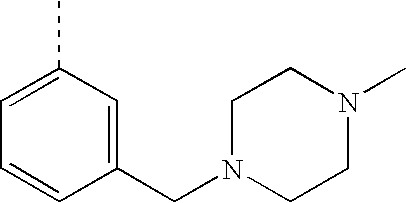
C1(CN2CCN(C)CC2)=CC(C)=CC=C1
